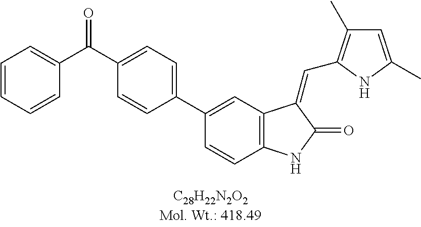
C1(C2=CC3=C(C=C2)NC(=O)C3=CC2=C(C)C=C(C)N2)=CC=C(C(C2=CC=CC=C2)=O)C=C1
